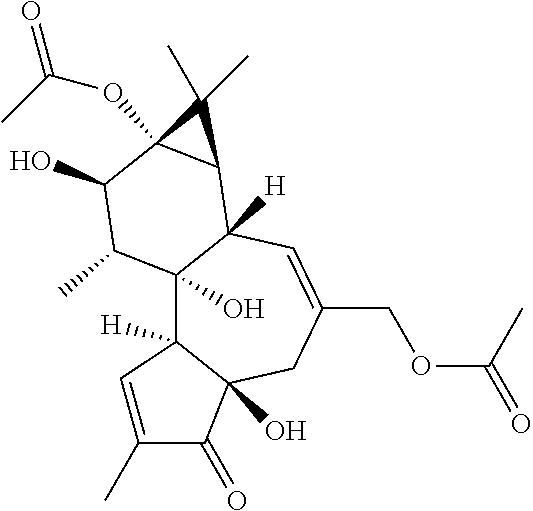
C12(O)C3([H])C(O)(CC(COC(C)=O)=CC1([H])C1C(OC(C)=O)(C(O)C2C)C1(C)C)C(=O)C(C)=C3
